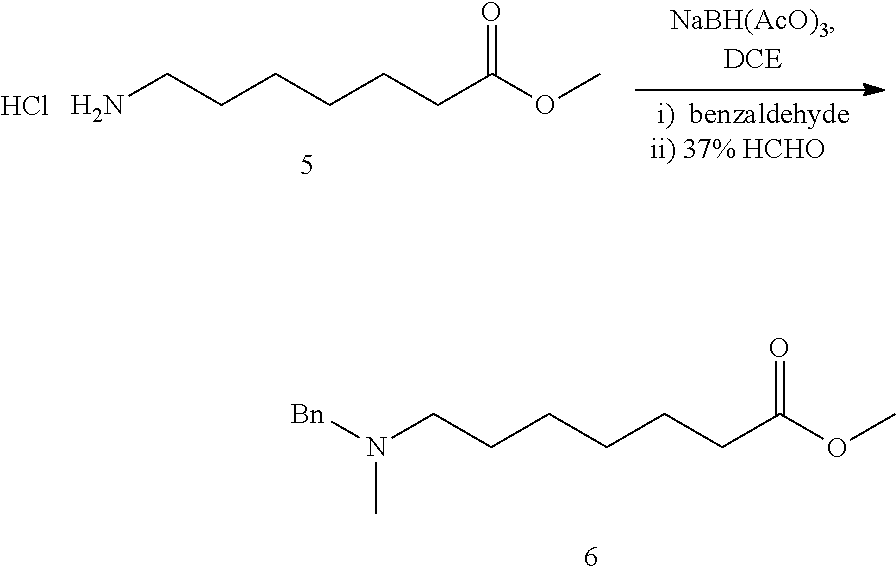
N(CCCCCCC(OC)=O)([Bn])C.NCCCCCCC(OC)=O.Cl
